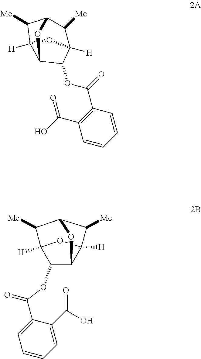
O1C2C([Me])C3([H])C1C(OC(=O)C1=C(C(O)=O)C=CC=C1)C([H])(C2[Me])O3.C1(OC(C2=CC=CC=C2C(O)=O)=O)C2C3([H])C([Me])C(C([Me])C1([H])O3)O2
